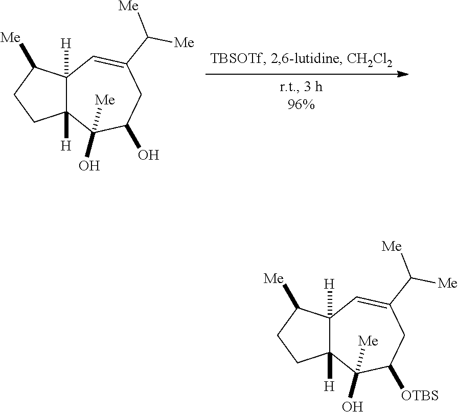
C12([H])C([H])(C([Me])CC1)C=C(C([Me])[Me])CC(O)C2(O)[Me].C12([H])C([H])(C([Me])CC1)C=C(C([Me])[Me])CC([OTBS])C2(O)[Me]
